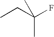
CCC(F)(C)C
